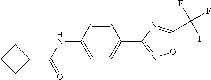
C1=CC(NC(C2CCC2)=O)=CC=C1C1=NOC(C(F)(F)F)=N1
